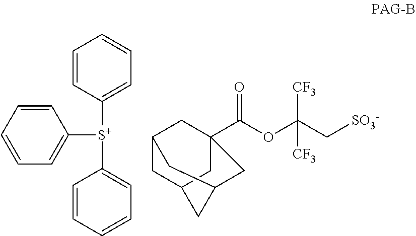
C1=CC=CC=C1[S+](C1=CC=CC=C1)C1=CC=CC=C1.C12CC3CC(C(OC(C[SO3-])([CF3])[CF3])=O)(C1)CC(C3)C2
